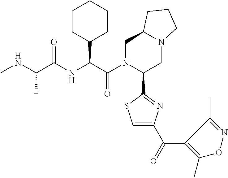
C(C(=O)NC(C(N1C(C2=NC(C(=O)C3=C(C)ON=C3C)=CS2)CN2C(C1)CCC2)=O)C1CCCCC1)(NC)C
